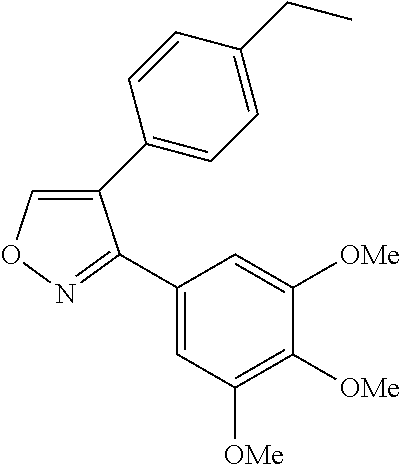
C1(C2=CC=C(CC)C=C2)=CON=C1C1=CC([OMe])=C([OMe])C([OMe])=C1
